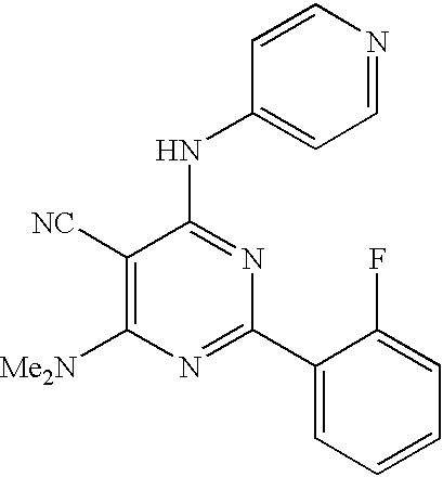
C1([Me2N])=C([NC])C(NC2=CC=NC=C2)=NC(C2=CC=CC=C2F)=N1
